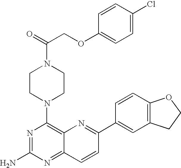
C1=C(Cl)C=CC(OCC(N2CCN(C3=C4C(=NC(N)=N3)C=CC(C3=CC5=C(C=C3)OCC5)=N4)CC2)=O)=C1
